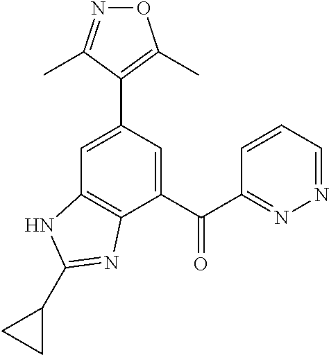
C1=C(C2=C(C)ON=C2C)C=C(C(C2=NN=CC=C2)=O)C2=C1NC(C1CC1)=N2
